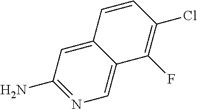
NC1=NC=C2C(=C1)C=CC(Cl)=C2F
